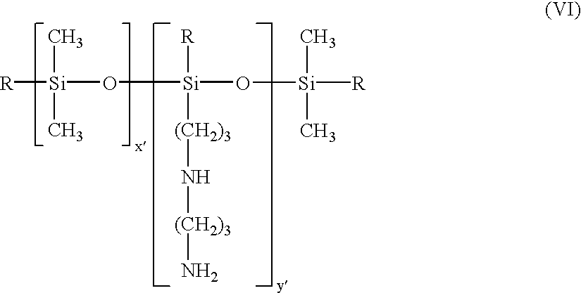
[R][Si](O[Si](O[Si](C)(C)[R])([R])[(CH2)3]N[(CH2)3]N)(C)C
